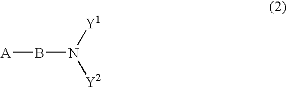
[A]BN([Y2])[Y1]
